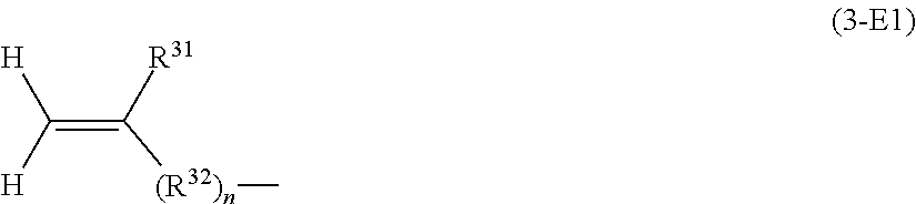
C(=C([R31])[(R32)n]C)([H])[H]
